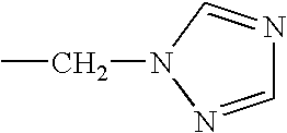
C(C)N1C=NC=N1
